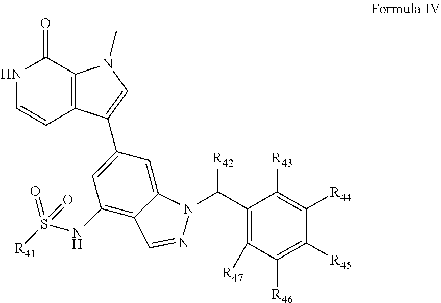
C1(=O)NC=CC2=C1N(C)C=C2C1=CC(NS(=O)([R41])=O)=C2C(=C1)N(C([R42])C1=C([R47])C([R46])=C([R45])C([R44])=C1[R43])N=C2
